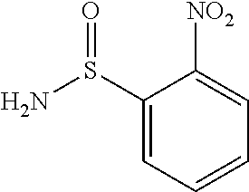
C1(S(N)=O)=CC=CC=C1[NO2]
